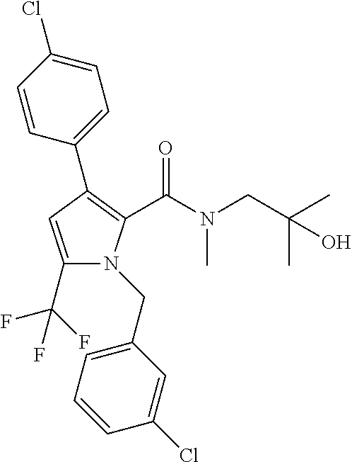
C1(C(F)(F)F)=CC(C2=CC=C(Cl)C=C2)=C(C(N(CC(C)(C)O)C)=O)N1CC1=CC=CC(Cl)=C1
